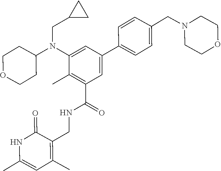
C1=CC(CN2CCOCC2)=CC=C1C1=CC(C(=O)NCC2=C(C)C=C(C)NC2=O)=C(C)C(N(C2CCOCC2)CC2CC2)=C1
